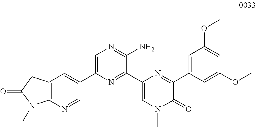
C1(C2=NC(C3=CC4=C(N=C3)N(C)C(=O)C4)=CN=C2N)=CN(C)C(=O)C(C2=CC(OC)=CC(OC)=C2)=N1
